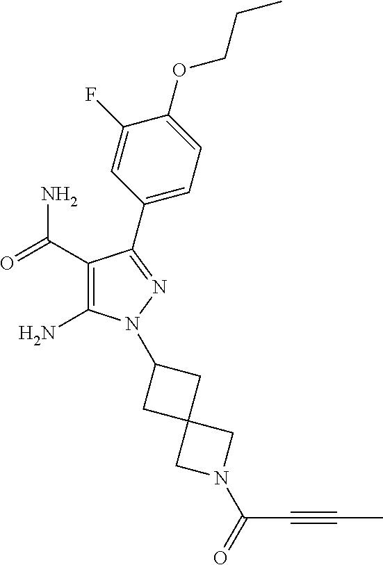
C1(C(=O)N)=C(N)N(C2CC3(C2)CN(C(=O)C#CC)C3)N=C1C1=CC=C(OCCC)C(F)=C1
